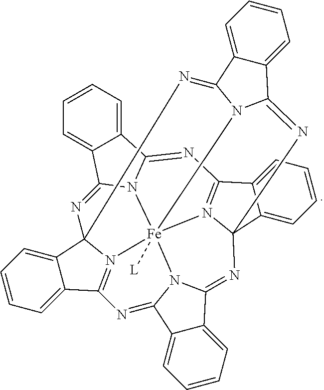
C1=CC=C2C(=C1)C1=NC34C5=CC=CC=C5C5=N3[Fe]367([L])N1C2=NC1(C2=CC=CC=C2C(=N13)N=C1C2=CC=CC=C2C(=N4)N16)N=C1C2=CC=CC=C2C(=N5)N17
